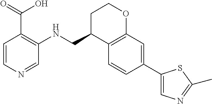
C1=CN=CC(NCC2C3=C(OCC2)C=C(C2=CN=C(C)S2)C=C3)=C1C(=O)O
